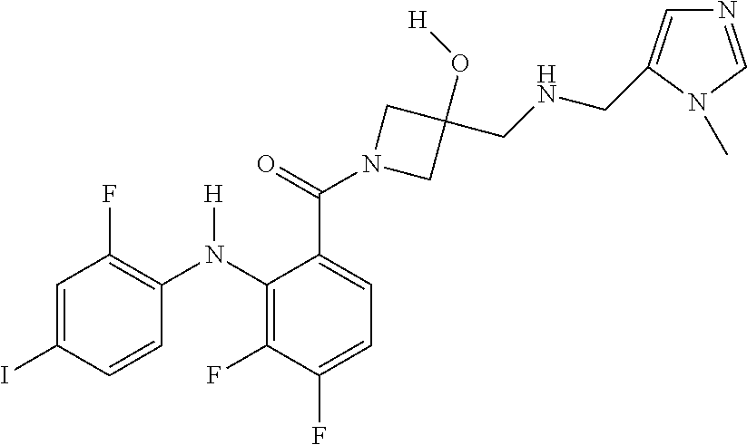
C1=C(I)C=CC(N(C2=C(F)C(F)=CC=C2C(=O)N2CC(O[H])(CNCC3=CN=CN3C)C2)[H])=C1F
